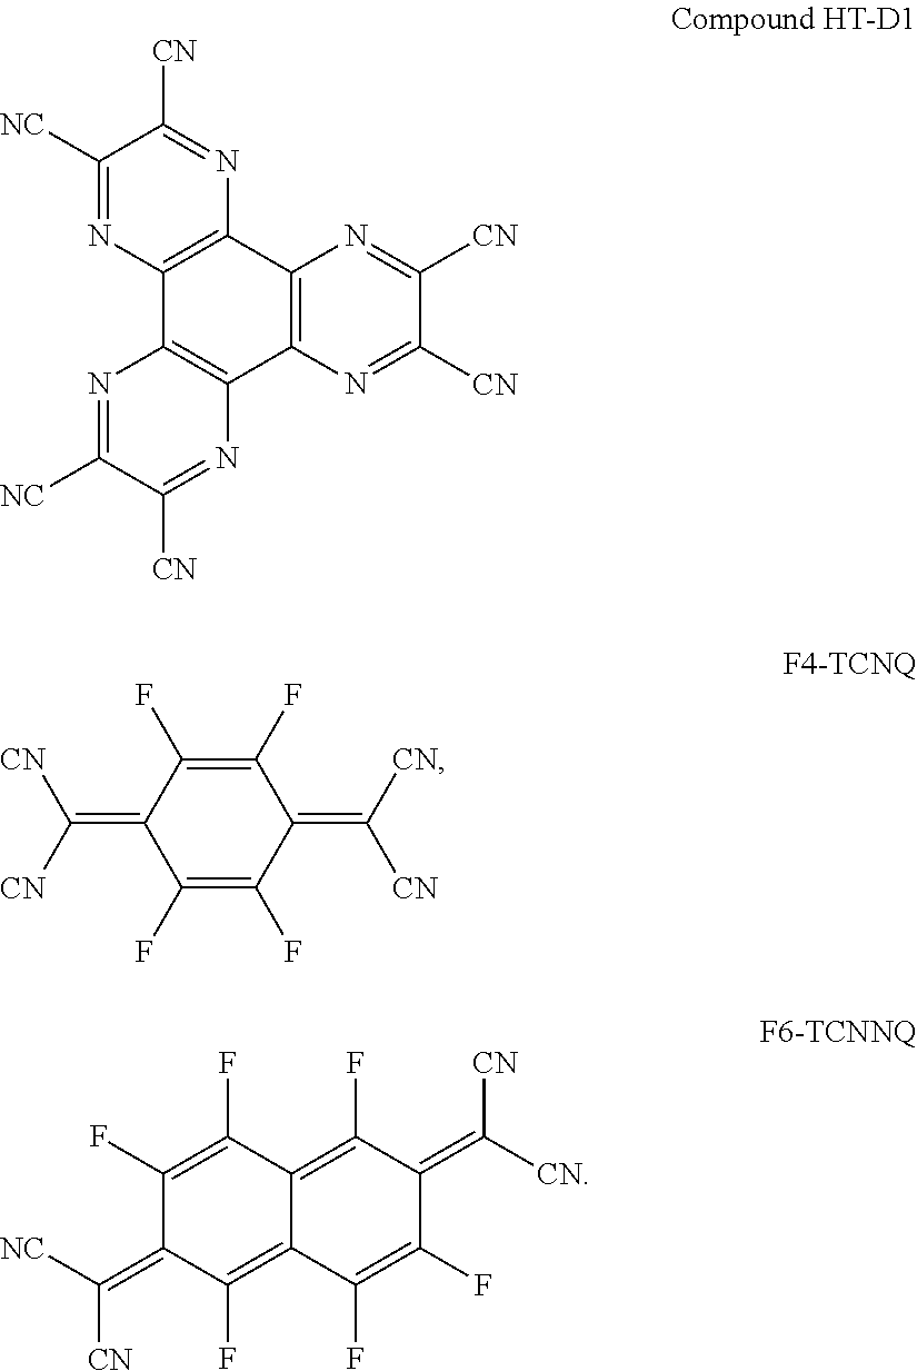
C1([NC])=NC2=C(N=C1[CN])C1=C(C3=C2N=C([NC])C([CN])=N3)N=C([CN])C([CN])=N1.C1(F)=C(F)C(=C([CN])[CN])C(F)=C(F)C1=C([CN])[CN].C1(F)=C(F)C2=C(F)C(=C([CN])[CN])C(F)=C(F)C2=C(F)C1=C([CN])[NC]
